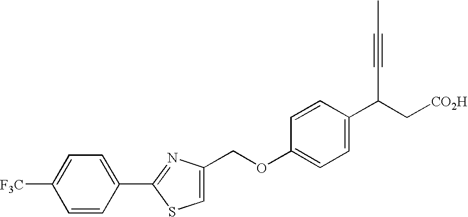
C(OC1=CC=C(C(C#CC)C[CO2H])C=C1)C1=CSC(C2=CC=C([F3C])C=C2)=N1
